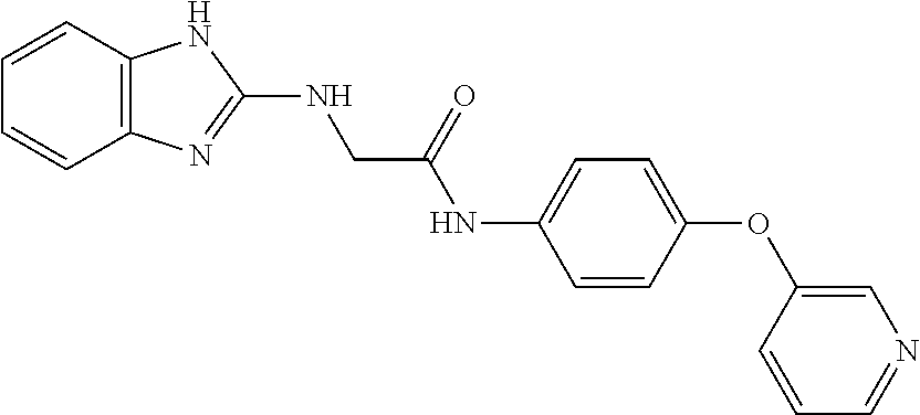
C12=C(C=CC=C1)NC(NCC(NC1=CC=C(OC3=CN=CC=C3)C=C1)=O)=N2
